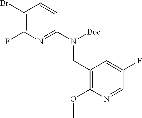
C1(Br)=C(F)N=C(N([Boc])CC2=C(OC)N=CC(F)=C2)C=C1
